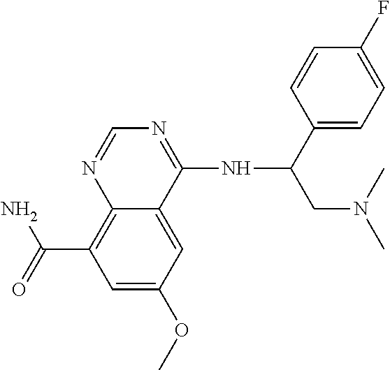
C12=C(C(=O)N)C=C(OC)C=C1C(NC(CN(C)C)C1=CC=C(F)C=C1)=NC=N2
